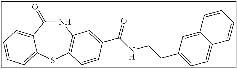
C1(=O)NC2=C(SC3=CC=CC=C13)C=CC(C(NCCC1=CC=C3C(=C1)C=CC=C3)=O)=C2
